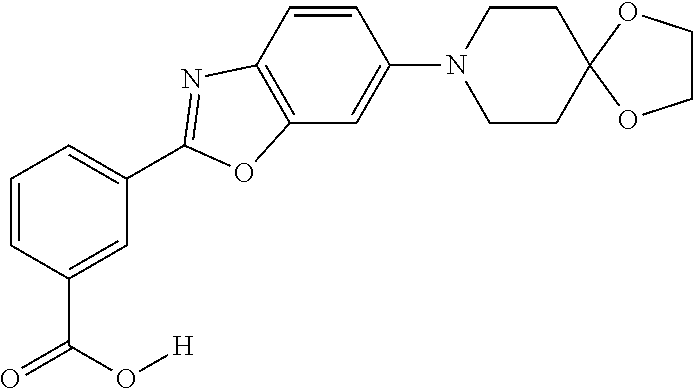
C1=C(C(O[H])=O)C=CC=C1C1=NC2=C(C=C(N3CCC4(CC3)OCCO4)C=C2)O1
